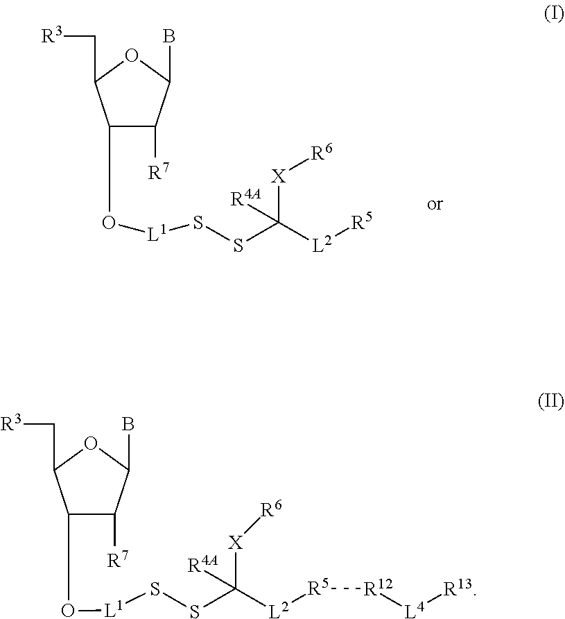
C1(O[L1]SSC([X][R6])([R4A])[L2][R5])C([R7])C(B)OC1C[R3].C1(O[L1]SSC([X][R6])([R4A])[L2][R5][R12][L4][R13])C([R7])C(B)OC1C[R3]
